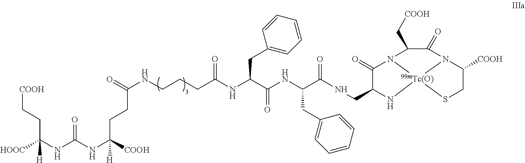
[HOOC]C(NC(NC([COOH])(CCC(NCCCC(NC(C(NC(C(NCC1C(=O)N2C(C[COOH])C(=O)N3C([COOH])CS[99mTc(O)]23N1)=O)CC1=CC=CC=C1)=O)CC1=CC=CC=C1)=O)=O)[H])=O)(CC[COOH])[H]
